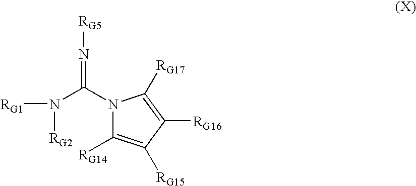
N1(C(N([RG2])[RG1])=N[RG5])C([RG14])=C([RG15])C([RG16])=C1[RG17]
